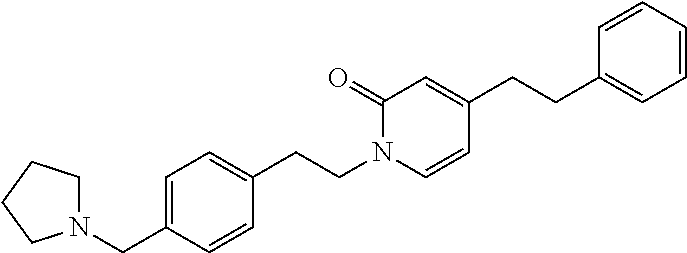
N1(CC2=CC=C(CCN3C=CC(CCC4=CC=CC=C4)=CC3=O)C=C2)CCCC1
